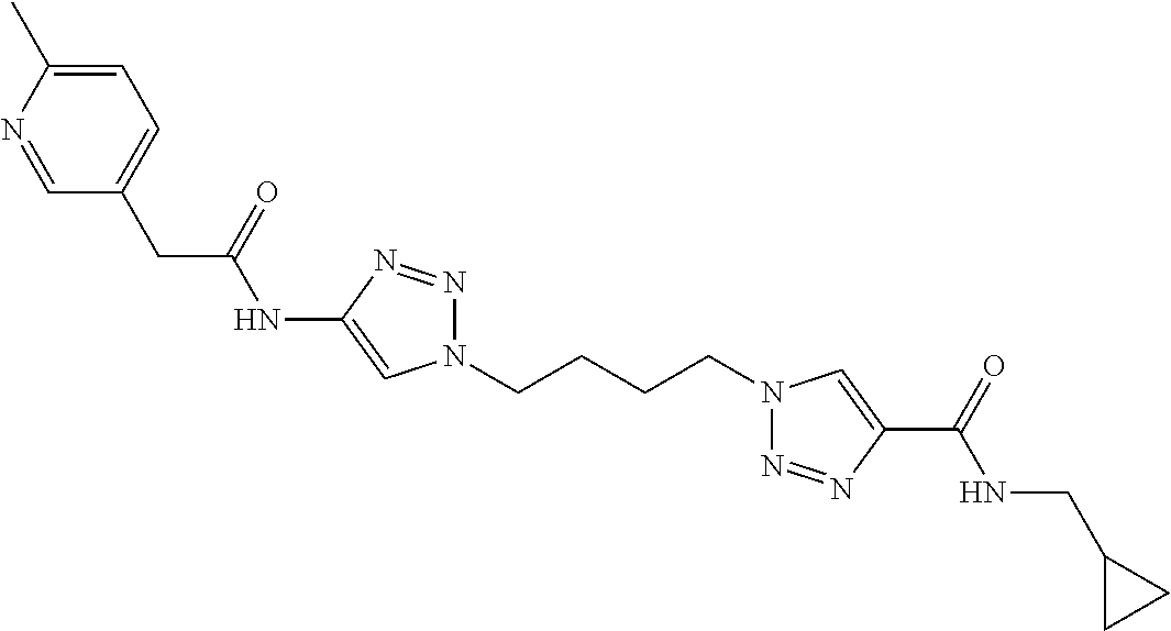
C1(NC(CC2=CC=C(C)N=C2)=O)=CN(CCCCN2N=NC(C(=O)NCC3CC3)=C2)N=N1
